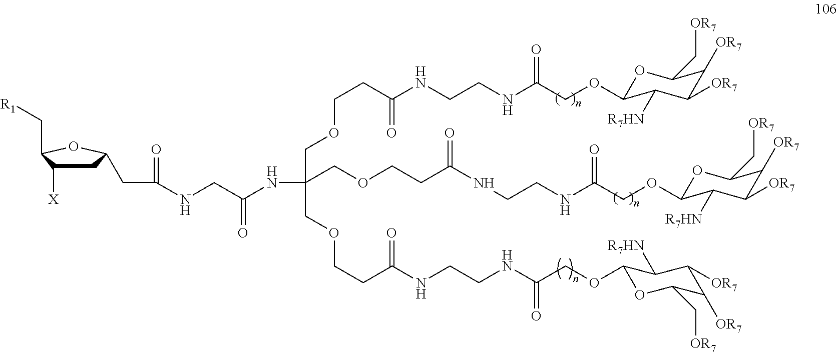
C1C([X])C(C[R1])OC1CC(=O)NCC(NC(COCCC(NCCNC(COC1OC(C[OR7])C([OR7])C([OR7])C1[R7HN])=O)=O)(COCCC(NCCNC(COC1OC(C[OR7])C([OR7])C([OR7])C1[R7HN])=O)=O)COCCC(NCCNC(COC1OC(C[OR7])C([OR7])C([OR7])C1[R7HN])=O)=O)=O
